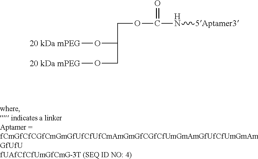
[20 kDa mPEG]OC(CO[20 kDa mPEG])COC(N[5Aptamer3])=O
